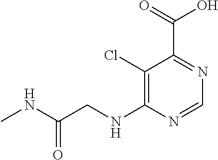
C1(Cl)=C(NCC(NC)=O)N=CN=C1C(=O)O
